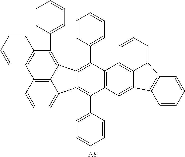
C12=C3C(=CC=C1)C1=C(C4=CC=CC=C4)C4=C(C(C5=CC=CC=C5)=C1C3=C(C1=CC=CC=C1)C1=C2C=CC=C1)C1=C2C(=C4)C3=C(C2=CC=C1)C=CC=C3.[A8]
